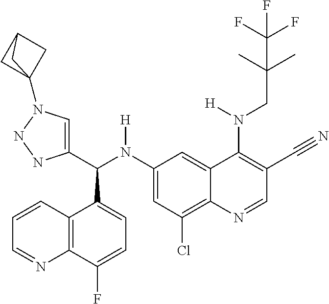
C1(N(C(C2=CN(C34CC(C3)C4)NN2)C2=CC=C(F)C3=C2C=CC=N3)[H])=CC(Cl)=C2C(=C1)C(N(CC(C)(C)C(F)(F)F)[H])=C(C#N)C=N2
